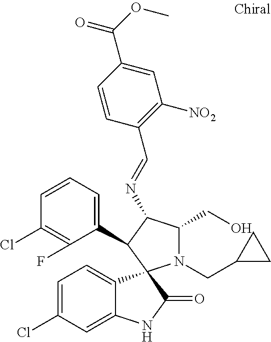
C1(Cl)=C(F)C(C2C(N=CC3=C([NO2])C=C(C(OC)=O)C=C3)C(CO)N(CC3CC3)C23C2=CC=C(Cl)C=C2NC3=O)=CC=C1
